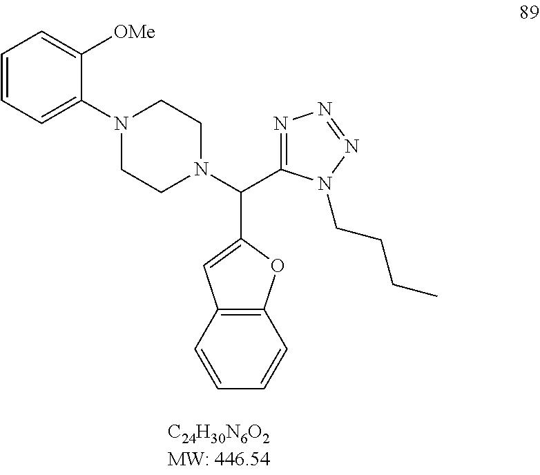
C1=CC=C(N2CCN(C(C3=NN=NN3CCCC)C3=CC4=C(O3)C=CC=C4)CC2)C([OMe])=C1
